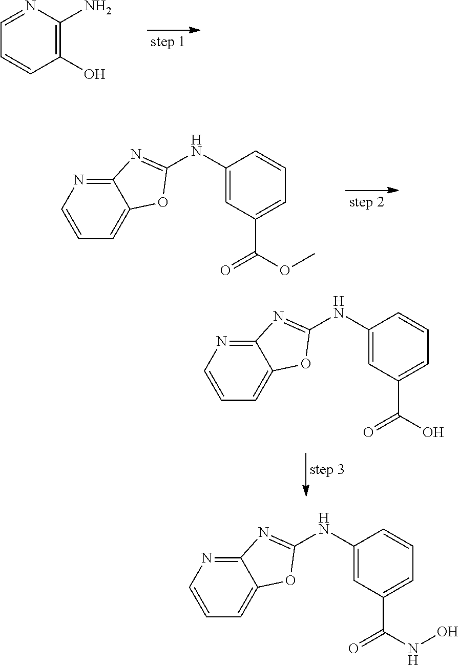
C1(O)=C(N)N=CC=C1.C1=C(C(OC)=O)C=C(NC2=NC3=NC=CC=C3O2)C=C1.C1=C(C(O)=O)C=C(NC2=NC3=NC=CC=C3O2)C=C1.C1=C(C(NO)=O)C=C(NC2=NC3=NC=CC=C3O2)C=C1
